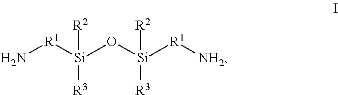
N[R1][Si](O[Si]([R1][NH2])([R2])[R3])([R2])[R3]
